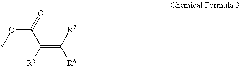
O(C(=O)C([R5])=C([R6])[R7])*
